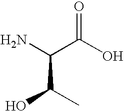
C(N)(C(O)=O)C(O)C
